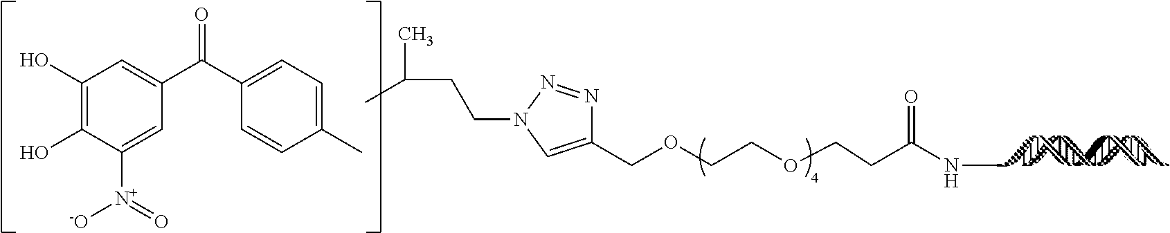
C1(COCCOCCC(NC)=O)=CN(CCC(C)C)N=N1.C1(O)=C(O)C([N+](=O)[-O])=CC(C(C2=CC=C(C)C=C2)=O)=C1
